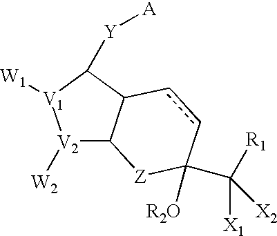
[V2]1([W2])C2C(C([Y][A])[V1]1[W1])ccC(C([X1])([R1])[X2])([R2O])[Z]2
